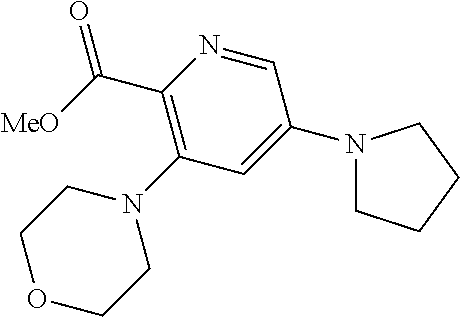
C1(C([MeO])=O)=C(N2CCOCC2)C=C(N2CCCC2)C=N1
